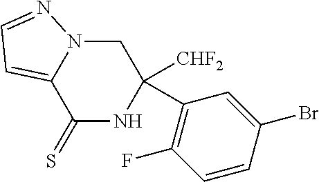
C1(C2=C(F)C=CC(Br)=C2)([CHF2])CN2C(=CC=N2)C(=S)N1
